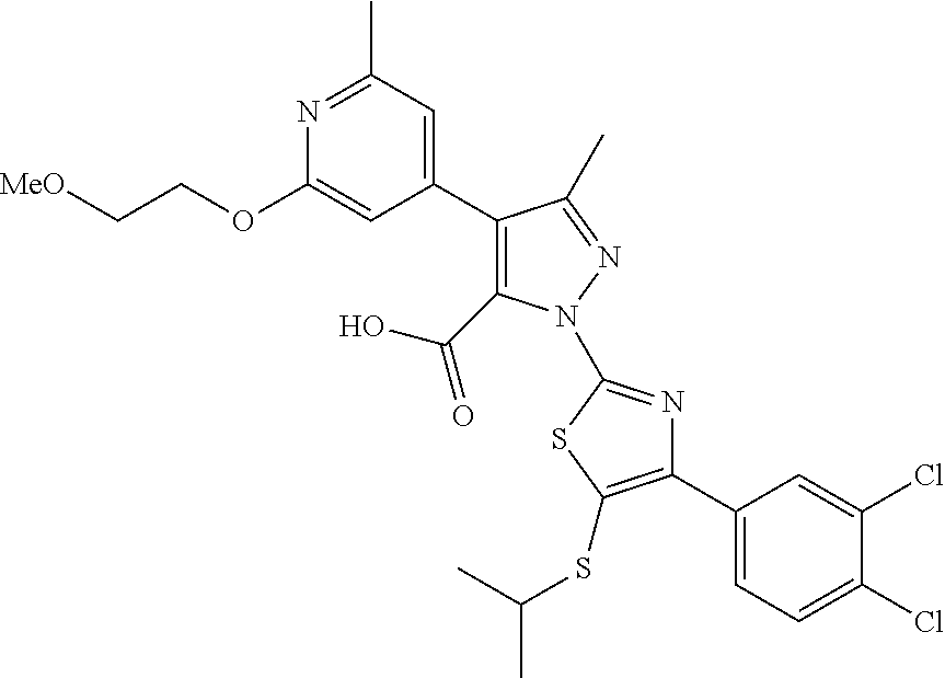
C1(C2=CC(C)=NC(OCC[MeO])=C2)=C(C(=O)O)N(C2=NC(C3=CC=C(Cl)C(Cl)=C3)=C(SC(C)C)S2)N=C1C
